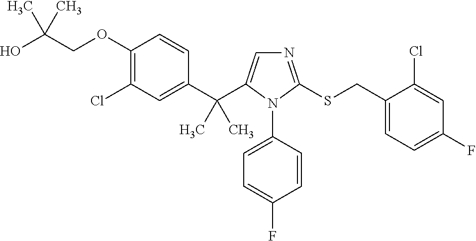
C1(OCC(O)(C)C)=C(Cl)C=C(C(C2=CN=C(SCC3=CC=C(F)C=C3Cl)N2C2=CC=C(F)C=C2)(C)C)C=C1
